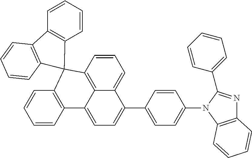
C1=CC2=C3C(=C1)C(C1=CC=C(N4C(C5=CC=CC=C5)=NC5=C4C=CC=C5)C=C1)=CC=C3C1=C(C=CC=C1)C21C2=C(C=CC=C2)C2=C1C=CC=C2
